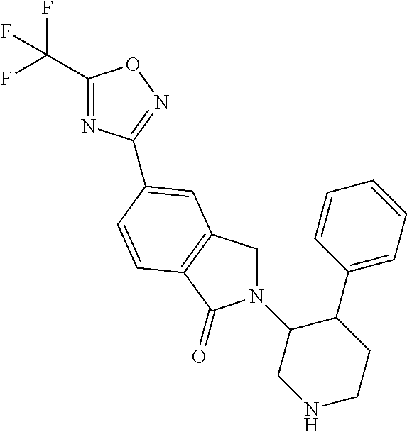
C1(C(F)(F)F)=NC(C2=CC3=C(C(=O)N(C4CNCCC4C4=CC=CC=C4)C3)C=C2)=NO1
